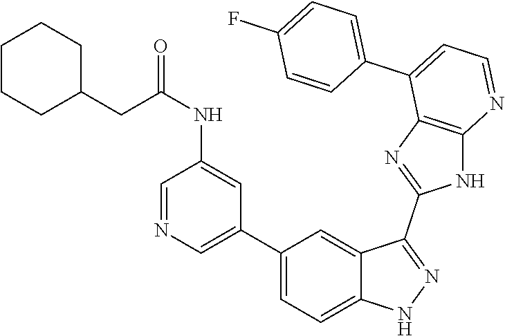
C1(C2=CC=C3C(=C2)C(C2=NC4=C(N2)N=CC=C4C2=CC=C(F)C=C2)=NN3)=CN=CC(NC(CC2CCCCC2)=O)=C1
